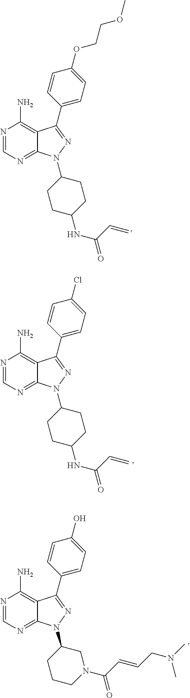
N1=CN=C2C(=C1N)C(C1=CC=C(OCCOC)C=C1)=NN2C1CCC(NC(=O)C=C)CC1.N1=CN=C2C(=C1N)C(C1=CC=C(Cl)C=C1)=NN2C1CCC(NC(=O)C=C)CC1.N1=CN=C2C(=C1N)C(C1=CC=C(O)C=C1)=NN2C1CCCN(C(C=CCN(C)C)=O)C1
